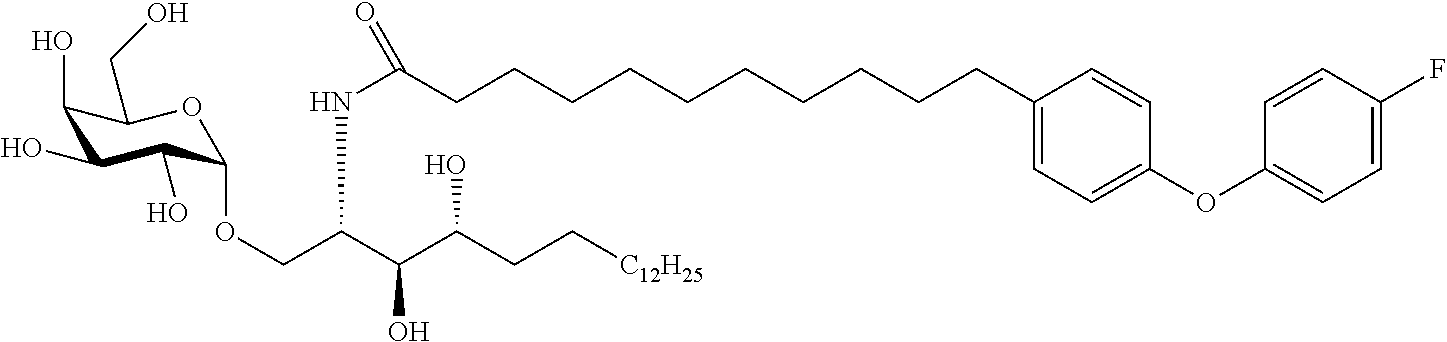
C1(O)C(O)C(O)C(OCC(C(C(CC[C12H25])O)O)NC(CCCCCCCCCCC2=CC=C(OC3=CC=C(F)C=C3)C=C2)=O)OC1CO
